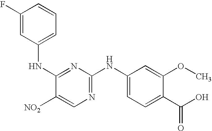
C1(F)=CC(NC2=NC(NC3=CC=C(C(O)=O)C(OC)=C3)=NC=C2[NO2])=CC=C1
